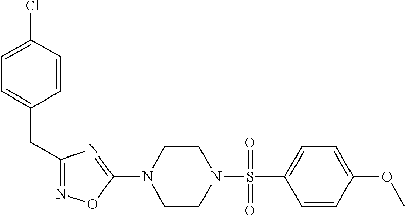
N1=C(CC2=CC=C(Cl)C=C2)N=C(N2CCN(S(=O)(C3=CC=C(OC)C=C3)=O)CC2)O1
